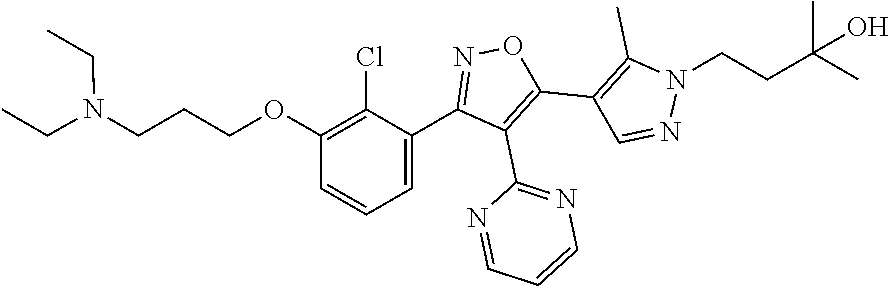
C1=NC(C2=C(C3=C(C)N(CCC(C)(O)C)N=C3)ON=C2C2=CC=CC(OCCCN(CC)CC)=C2Cl)=NC=C1
